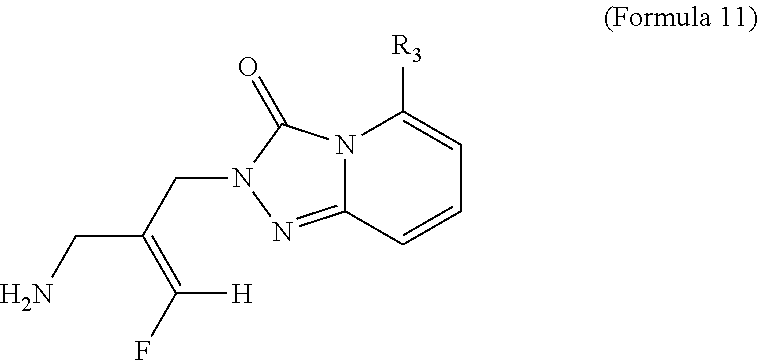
N12C(=NN(CC(CN)=C(F)[H])C1=O)C=CC=C2[R3]
